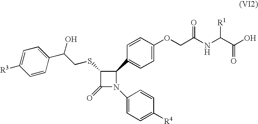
C1(SCC(C2=CC=C([R3])C=C2)O)C(=O)N(C2=CC=C([R4])C=C2)C1C1=CC=C(OCC(NC(C(O)=O)[R1])=O)C=C1
